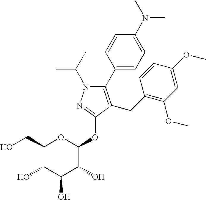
C1(C2=CC=C(N(C)C)C=C2)=C(CC2=C(OC)C=C(OC)C=C2)C(OC2OC(CO)C(O)C(O)C2O)=NN1C(C)C
